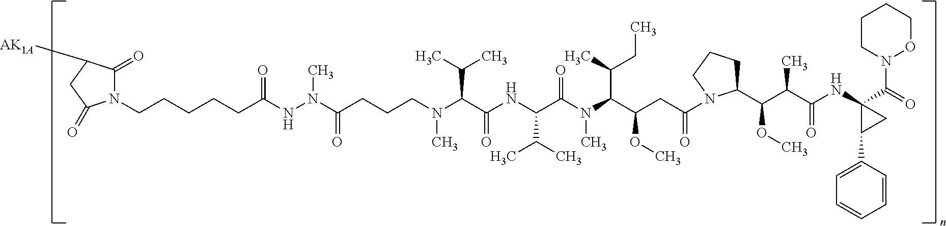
C(CCCCC(NN(C(=O)CCCN(C)C(C(=O)NC(C(C)C)C(N(C(C(OC)CC(=O)N1C(C(C(C)C(=O)NC2(C(=O)N3CCCCO3)C(C3=CC=CC=C3)C2)OC)CCC1)C(C)CC)C)=O)C(C)C)C)=O)N1C(=O)C([AK1A])CC1=O
